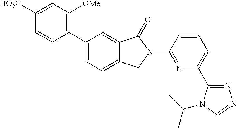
C1([HO2C])=CC([OMe])=C(C2=CC=C3C(=C2)C(=O)N(C2=NC(C4=NN=CN4C(C)C)=CC=C2)C3)C=C1
